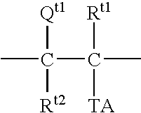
[Qt1]C(C([Rt1])([TA])C)([Rt2])C
